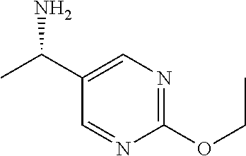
C1(C(C)N)=CN=C(OCC)N=C1
